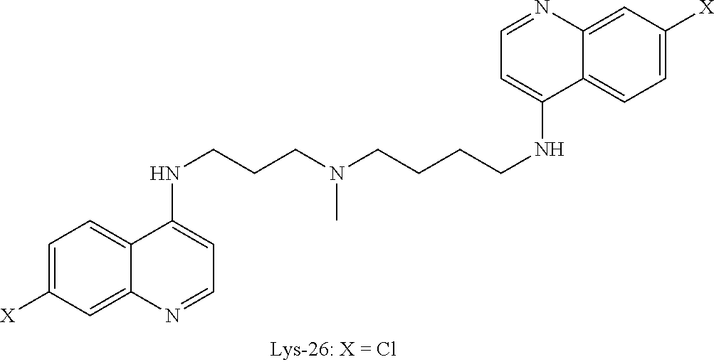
C1=C([X])C=C2C(=C1)C(NCCCN(CCCCNC1=CC=NC3=CC([X])=CC=C13)C)=CC=N2
